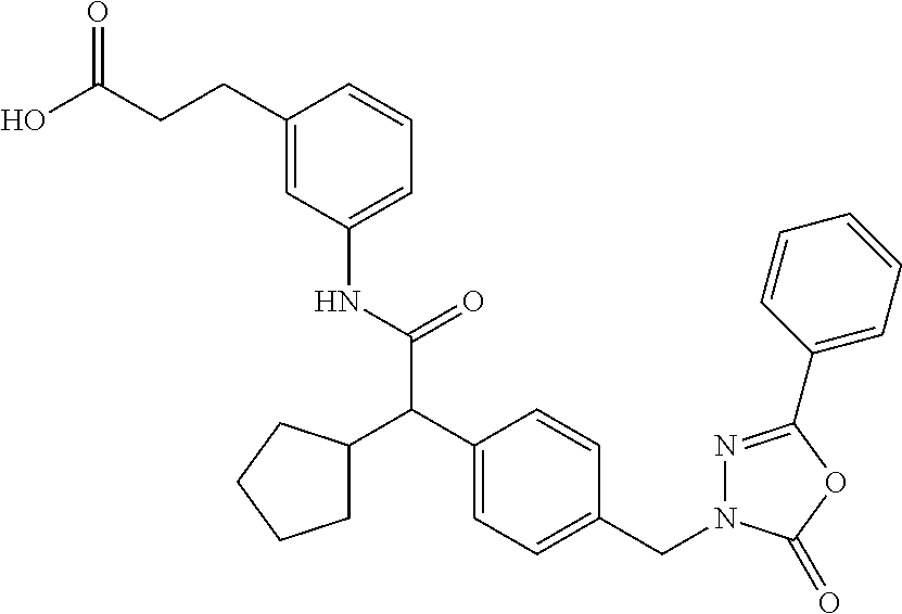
C1=C(CCC(O)=O)C=CC=C1NC(C(C1=CC=C(CN2N=C(C3=CC=CC=C3)OC2=O)C=C1)C1CCCC1)=O
